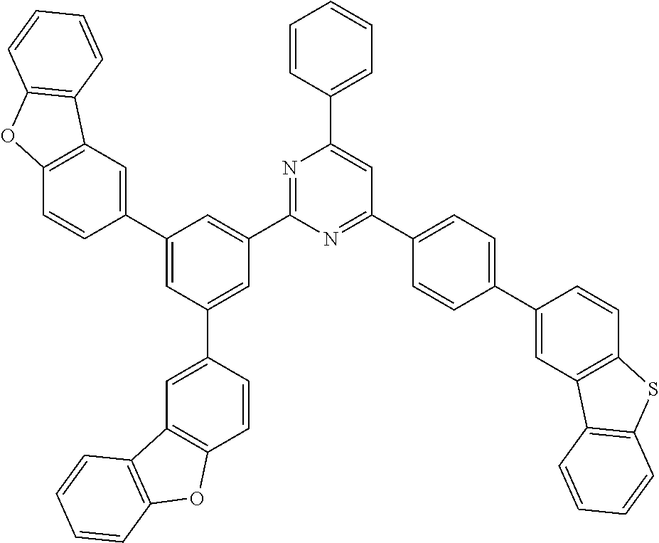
C1=CC(C2=CC(C3=CC=C(C4=CC5=C(C=C4)SC4=C5C=CC=C4)C=C3)=NC(C3=CC(C4=CC5=C(C=C4)OC4=C5C=CC=C4)=CC(C4=CC5=C(C=C4)OC4=C5C=CC=C4)=C3)=N2)=CC=C1
